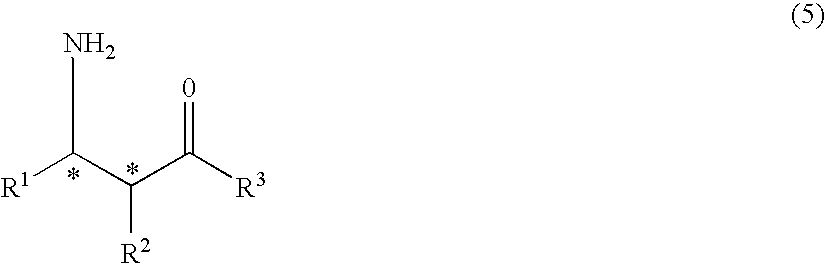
[R1]C(C(C([R3])=[0])[R2])N
